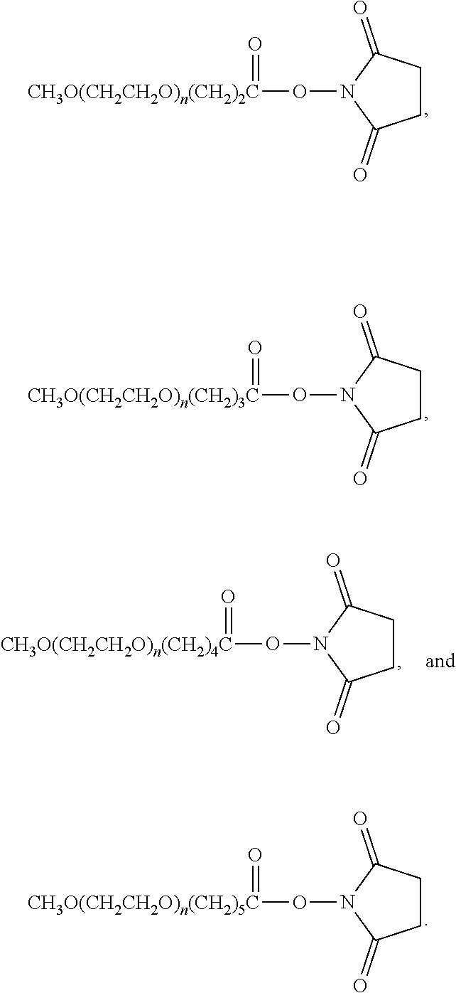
[CH3O(CH2CH2O)n(CH2)2C](ON1C(=O)CCC1=O)=O.[CH3O(CH2CH2O)n(CH2)3C](ON1C(=O)CCC1=O)=O.[CH3O(CH2CH2O)n(CH2)4C](ON1C(=O)CCC1=O)=O.[CH3O(CH2CH2O)n(CH2)5C](ON1C(=O)CCC1=O)=O
